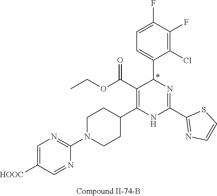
C1(F)=C(Cl)C(C2N=C(C3=NC=CS3)NC(C3CCN(C4=NC=C([HOOC])C=N4)CC3)=C2C(OCC)=O)=CC=C1F
